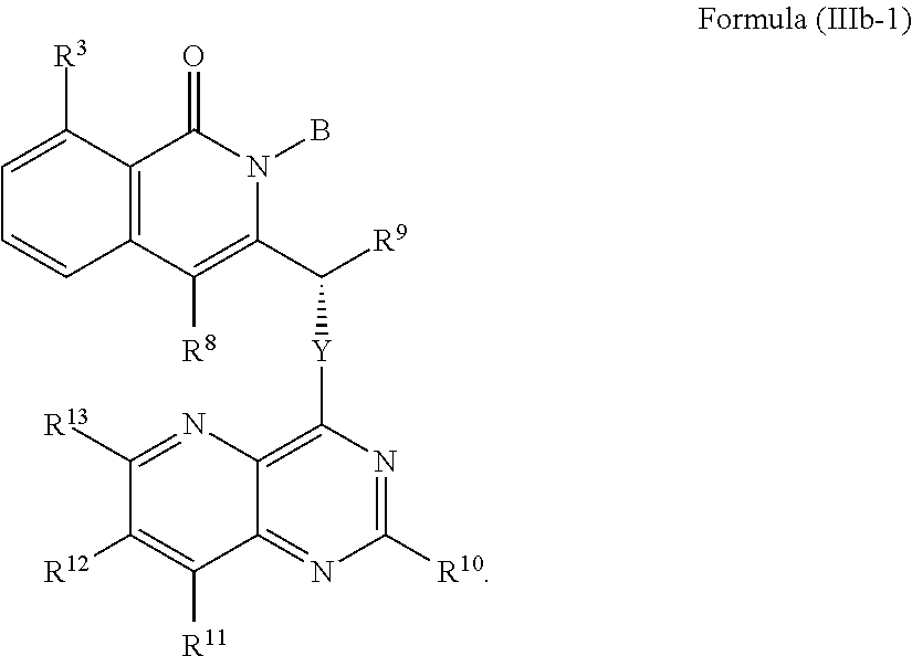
C1([R3])=CC=CC2=C1C(=O)N(B)C(C([R9])[Y]C1=C3N=C([R13])C([R12])=C([R11])C3=NC([R10])=N1)=C2[R8]
